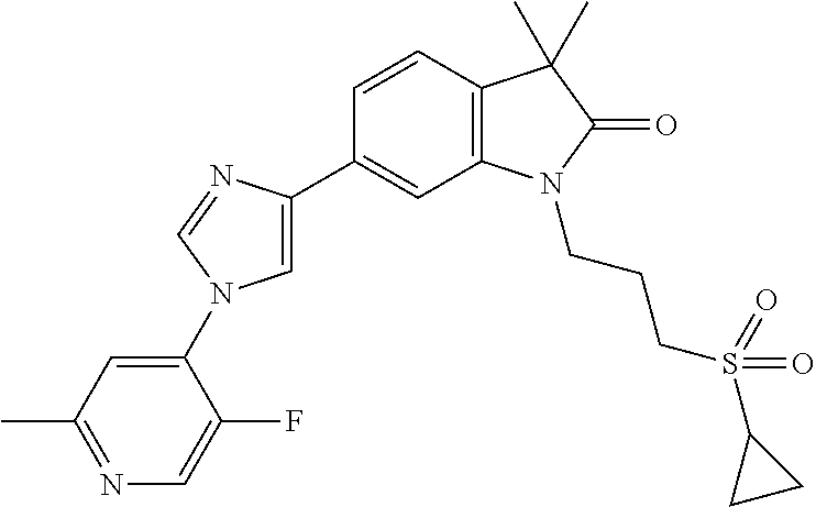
C1=CC2=C(C=C1C1=CN(C3=CC(C)=NC=C3F)C=N1)N(CCCS(C1CC1)(=O)=O)C(=O)C2(C)C
